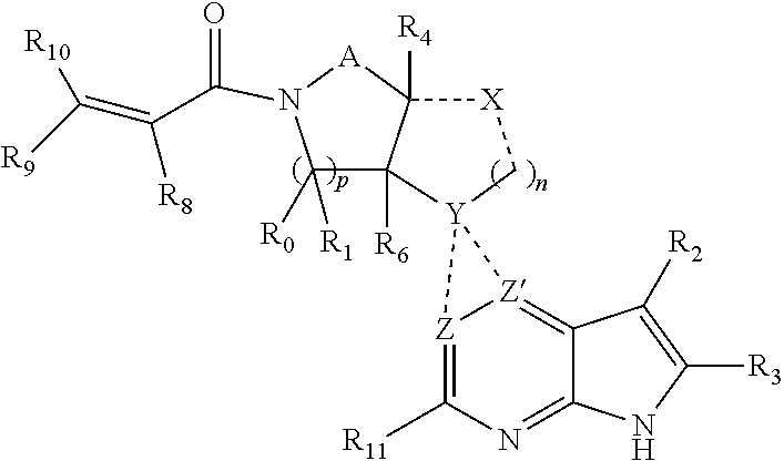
N1(C(=O)C(=C([R9])[R10])[R8])C([R1])([R0])C2([R6])C([R4])([A]1)[X]C[Y]21[Z]2=C3C(=NC([R11])=[Z]21)NC([R3])=C3[R2]
